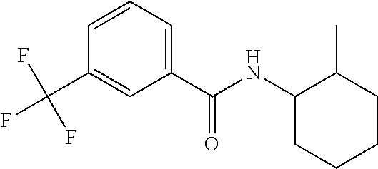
C1=CC=C(C(NC2CCCCC2C)=O)C=C1C(F)(F)F
